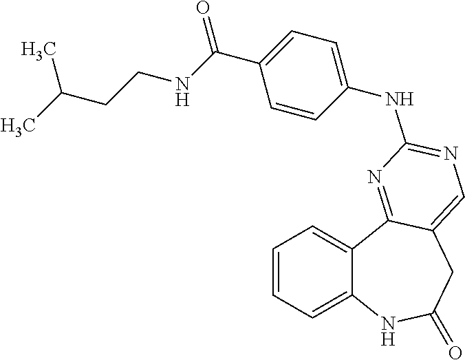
C1=CC=C2C(=C1)C1=NC(NC3=CC=C(C(=O)NCCC(C)C)C=C3)=NC=C1CC(=O)N2
